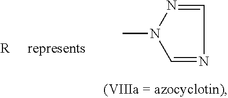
C1=NN(C)C=N1.[R]
